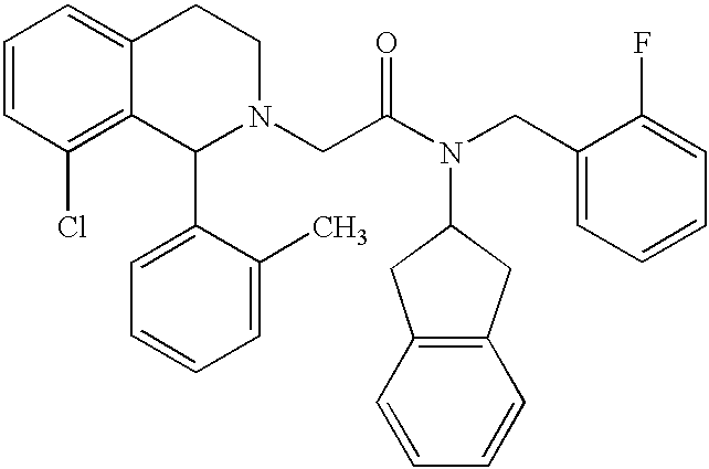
C1=CC(Cl)=C2C(=C1)CCN(CC(N(CC1=CC=CC=C1F)C1CC3=C(C1)C=CC=C3)=O)C2C1=CC=CC=C1C
